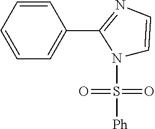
C1=CC=CC(C2=NC=CN2S(=O)(=O)[Ph])=C1
